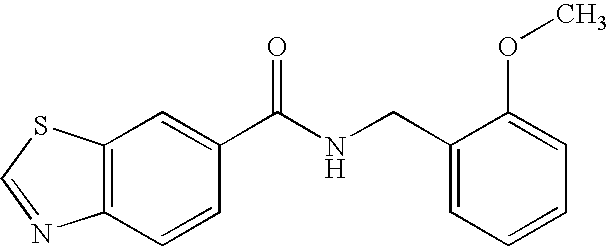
C12=C(C=C(C(NCC3=CC=CC=C3OC)=O)C=C1)SC=N2
